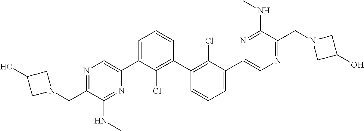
N1=C(CN2CC(O)C2)C(NC)=NC(C2=CC=CC(C3=C(Cl)C(C4=CN=C(CN5CC(O)C5)C(NC)=N4)=CC=C3)=C2Cl)=C1
